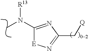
CN([R13])C1=NC(C[Q])=N[E]1
